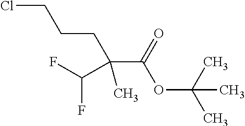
ClCCCC(C(OC(C)(C)C)=O)(C(F)F)C
